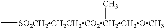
C[SO2CH2CH2CH2CO2CH2CH2OCH3]C
